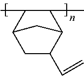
CC1C(C)C2C(C=C)CC1C2
